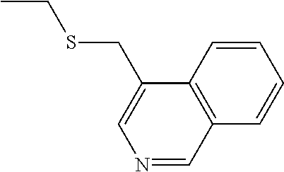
CCSCC1=CN=CC2=C1C=CC=C2
